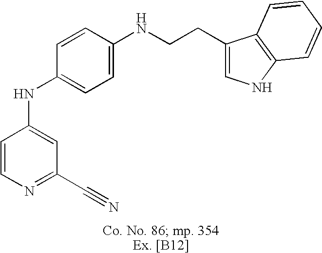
C1=CN=C(C#N)C=C1NC1=CC=C(NCCC2=CNC3=C2C=CC=C3)C=C1
